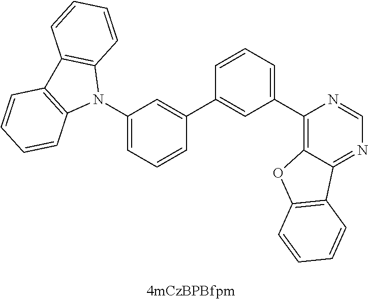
C1(N2C3=C(C4=C2C=CC=C4)C=CC=C3)=CC=CC(C2=CC(C3=C4C(=NC=N3)C3=C(O4)C=CC=C3)=CC=C2)=C1
